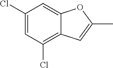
C1(Cl)=CC(Cl)=C2C(=C1)OC(C)=C2
